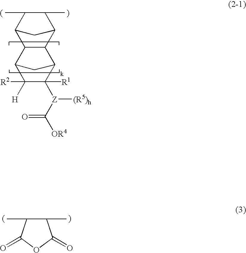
C12C3C(C(C(C)C1C)C2)C1C([Z](C(=O)[OR4])[(R5)h])([R1])C([H])([R2])C3C1.C1(C)C(C)C(=O)OC1=O
